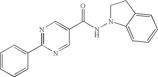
N1=C(C2=CC=CC=C2)N=CC(C(NN2CCC3=CC=CC=C23)=O)=C1
